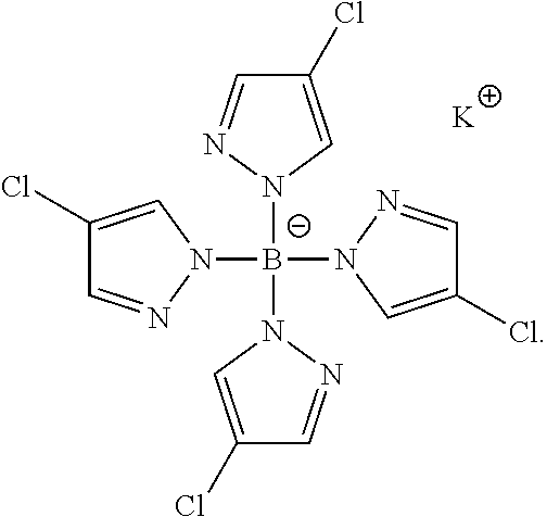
N1([B-](N2C=C(Cl)C=N2)(N2C=C(Cl)C=N2)N2C=C(Cl)C=N2)C=C(Cl)C=N1.[K]
